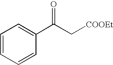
C1=CC=CC(C(C[COOEt])=O)=C1
